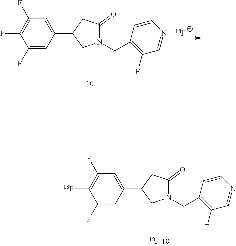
C1=C(C2CN(CC3=C(F)C=NC=C3)C(=O)C2)C=C(F)C([18F])=C1F.[18F-].C1=C(C2CN(CC3=C(F)C=NC=C3)C(=O)C2)C=C(F)C(F)=C1F
